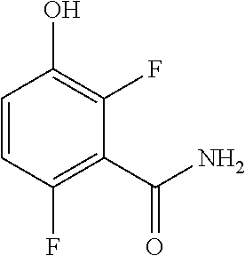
C1=CC(F)=C(C(N)=O)C(F)=C1O
